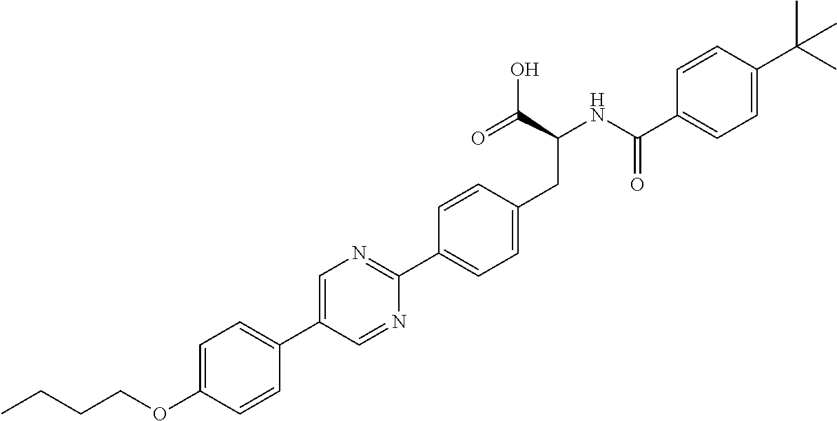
C(OC1=CC=C(C2=CN=C(C3=CC=C(CC(C(O)=O)NC(=O)C4=CC=C(C(C)(C)C)C=C4)C=C3)N=C2)C=C1)CCC
